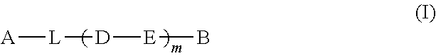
[A][L][D][E]B
